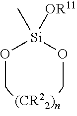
O([Si](OC)(C)[OR11])C
